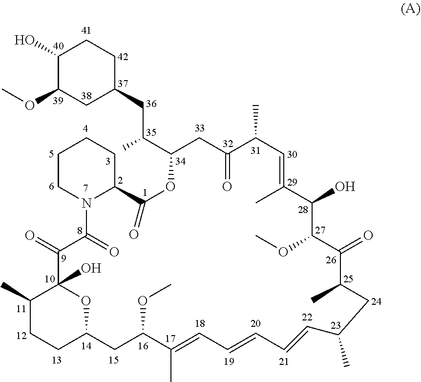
C1(O)C(OC)CC(CC(C)C2CC(=O)C(C)C=C(C)C(O)C(OC)C(=O)C(C)CC(C)C=CC=CC=C(C)C(OC)CC3CCC(C)C(O)(C(=O)C(=O)N4CCCCC4C(=O)O2)O3)CC1
